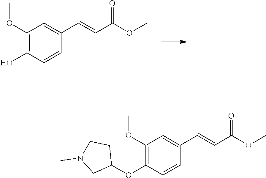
C1(OC)=C(O)C=CC(C=CC(OC)=O)=C1.C1(OC)=C(OC2CCN(C)C2)C=CC(C=CC(OC)=O)=C1
